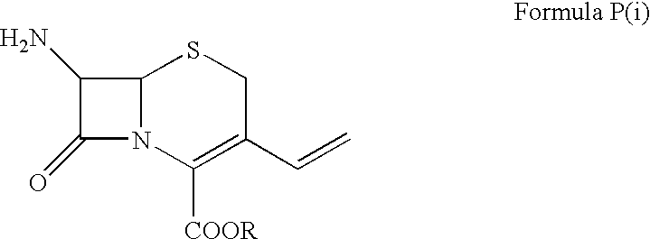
C12N(C([COOR])=C(C=C)CS1)C(=O)C2N
